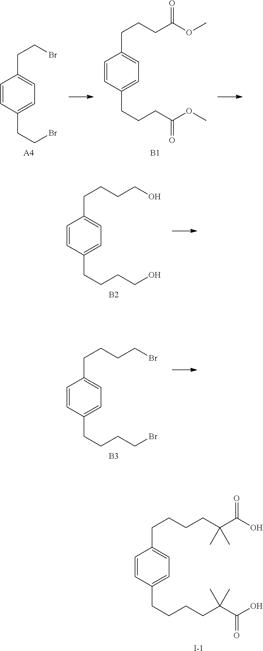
C1=CC(CCCCC(C(O)=O)(C)C)=CC=C1CCCCC(C(O)=O)(C)C.[I-].C1=CC(CCBr)=CC=C1CCBr.[A4].C1=CC(CCCC(OC)=O)=CC=C1CCCC(OC)=O.[B1].C1=CC(CCCCO)=CC=C1CCCCO.[B2].C1=CC(CCCCBr)=CC=C1CCCCBr.[B3]
